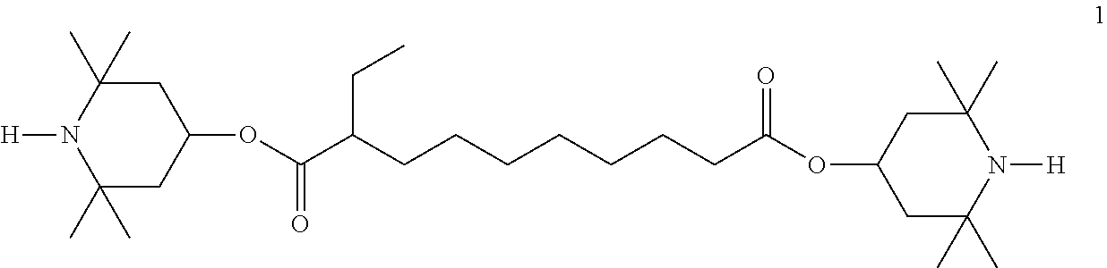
C1(C)(C)CC(OC(=O)C(CC)CCCCCCCC(OC2CC(C)(C)N([H])C(C)(C)C2)=O)CC(C)(C)N1[H]
